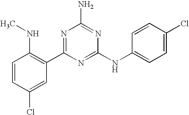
C1=CC(Cl)=CC(C2=NC(N)=NC(NC3=CC=C(Cl)C=C3)=N2)=C1NC
